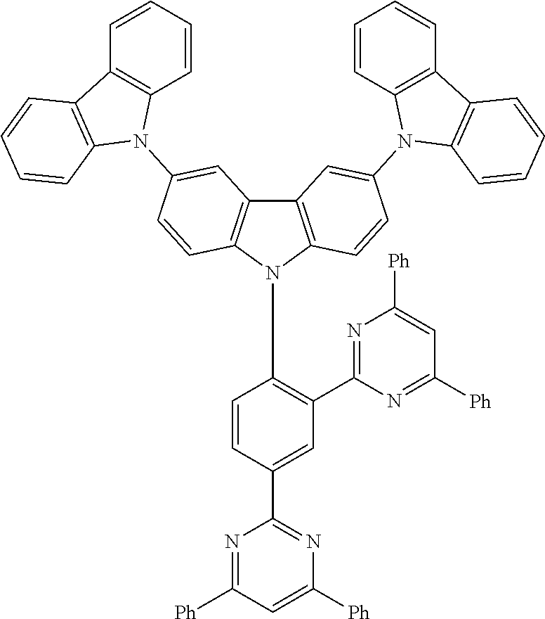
C1=C(C2=NC([Ph])=CC([Ph])=N2)C=CC(N2C3=C(C4=C2C=CC(N2C5=C(C6=C2C=CC=C6)C=CC=C5)=C4)C=C(N2C4=C(C5=C2C=CC=C5)C=CC=C4)C=C3)=C1C1=NC([Ph])=CC([Ph])=N1
